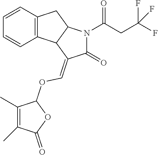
C12=C(C=CC=C1)CC1C2C(=COC2C(C)=C(C)C(=O)O2)C(=O)N1C(CC(F)(F)F)=O
